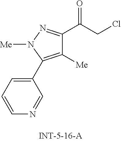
C1=CC=C(C2=C([Me])C(C(=O)CCl)=NN2[Me])C=N1
